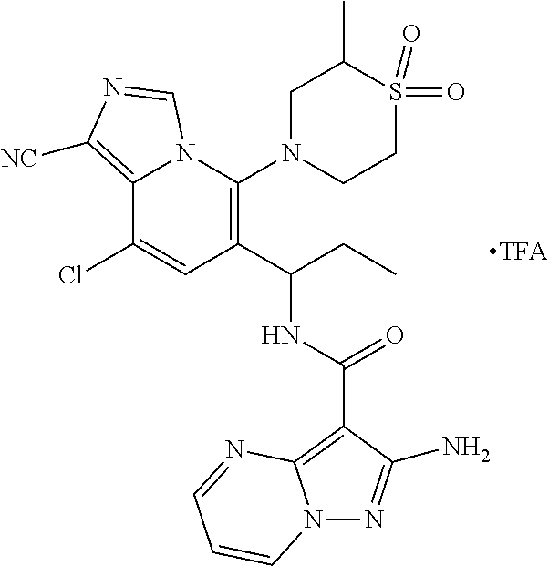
C12=C([NC])N=CN1C(N1CCS(=O)(=O)C(C)C1)=C(C(NC(=O)C1=C3N(N=C1N)C=CC=N3)CC)C=C2Cl
